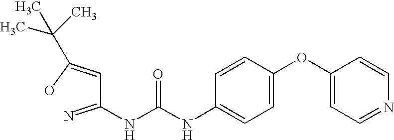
C(C=C(O)C(C)(C)C)(=N)NC(NC1=CC=C(OC2=CC=NC=C2)C=C1)=O
